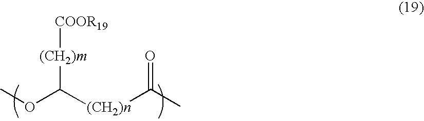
[(CH2)m]([COOR19])C([(CH2)n]C(C)=O)OC
